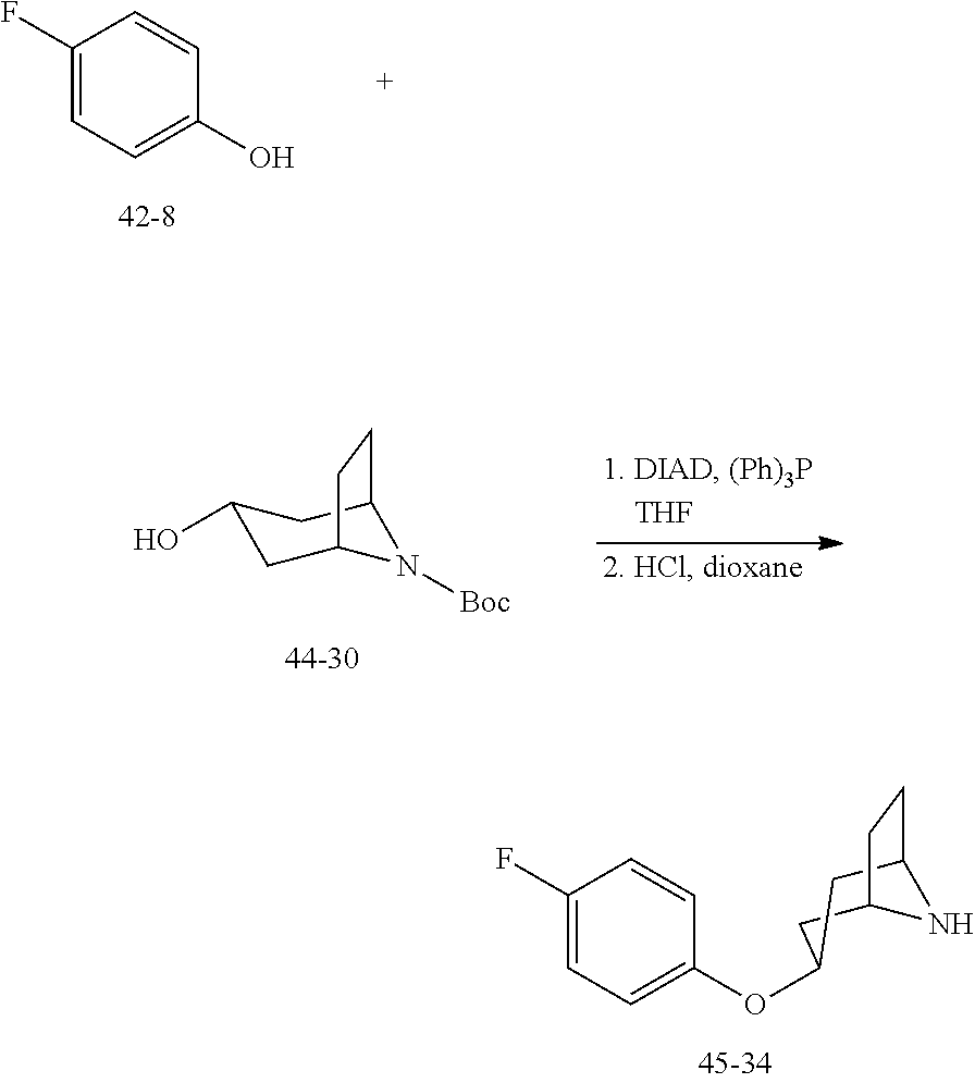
C1(F)=CC=C(OC2CC3NC(CC3)C2)C=C1.C1(F)=CC=C(O)C=C1.C1(O)CC2N([Boc])C(C1)CC2
